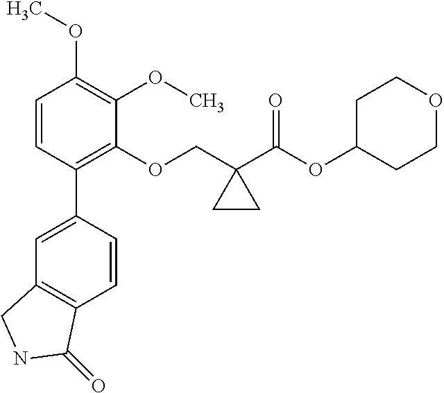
C1=CC(C2=CC3=C(C=C2)C(=O)NC3)=C(OCC2(C(OC3CCOCC3)=O)CC2)C(OC)=C1OC
